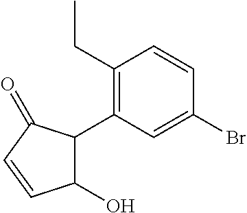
C1(CC)=C(C2C(O)C=CC2=O)C=C(Br)C=C1
